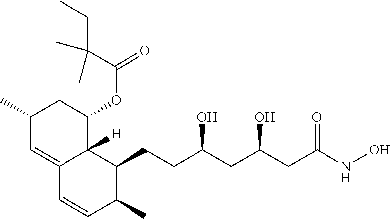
OC(CC(O)CC(NO)=O)CCC1C2([H])C(=CC(C)CC2OC(=O)C(CC)(C)C)C=CC1C
